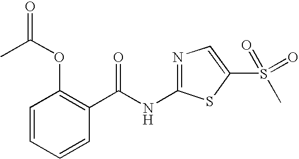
C1=CC=CC(C(NC2=NC=C(S(C)(=O)=O)S2)=O)=C1OC(=O)C
